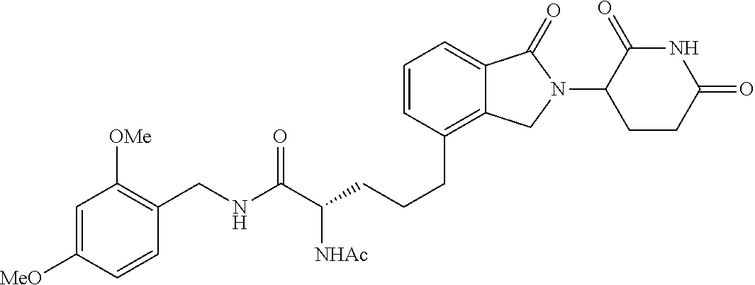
C(CCC1=C2C(=CC=C1)C(=O)N(C1C(=O)NC(=O)CC1)C2)C(C(NCC1=C([OMe])C=C([MeO])C=C1)=O)[NHAc]
